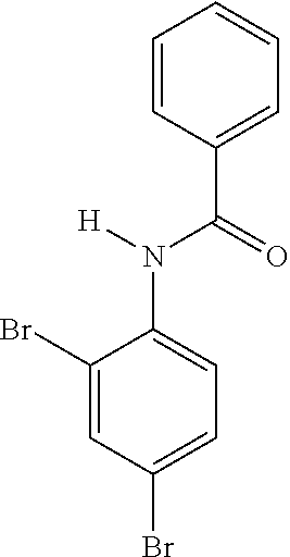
C1(Br)=CC(Br)=CC=C1N(C(=O)C1=CC=CC=C1)[H]
